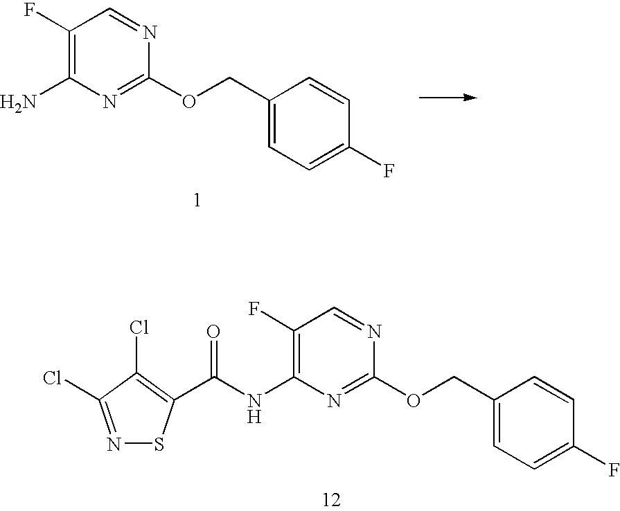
C1(F)=C(N)N=C(OCC2=CC=C(F)C=C2)N=C1.C1(F)=C(NC(=O)C2=C(Cl)C(Cl)=NS2)N=C(OCC2=CC=C(F)C=C2)N=C1
